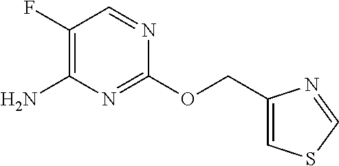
C1(F)=C(N)N=C(OCC2=CSC=N2)N=C1
